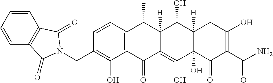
C1=CC2=C(C(O)=C1CN1C(=O)C3=C(C=CC=C3)C1=O)C(=O)C1=C(O)C3(O)C([H])(C(O)C1([H])C2C)CC(O)=C(C(N)=O)C3=O
